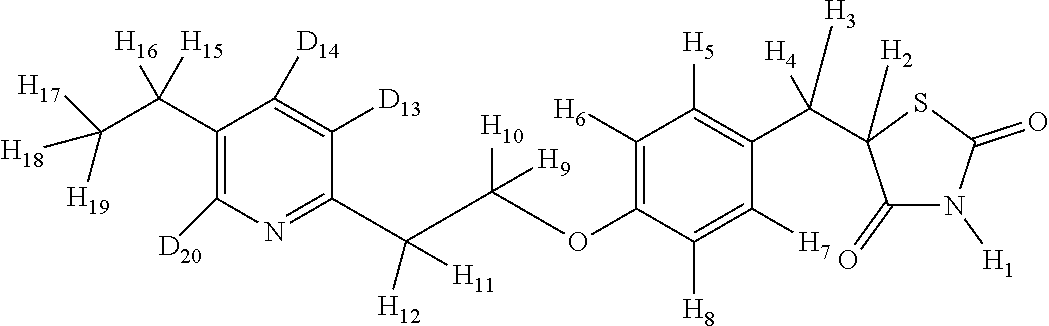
C1(C(C([H18])([H19])[H17])([H16])[H15])=C([D20])N=C(C([H12])([H11])C([H10])(OC2=C([H6])C([H5])=C(C([H3])([H4])C3([H2])C(=O)N([H1])C(=O)S3)C([H7])=C2[H8])[H9])C([D13])=C1[D14]
